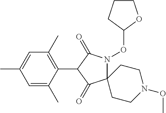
C12(N(OC3CCCO3)C(=O)C(C3=C(C)C=C(C)C=C3C)C1=O)CCN(OC)CC2
